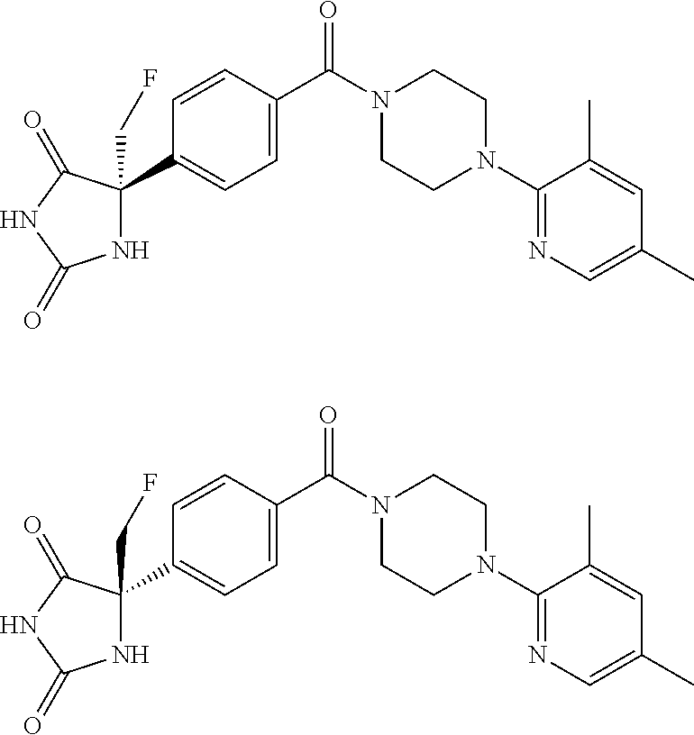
N1C(CF)(C2=CC=C(C(N3CCN(C4=NC=C(C)C=C4C)CC3)=O)C=C2)C(=O)NC1=O.N1C(CF)(C2=CC=C(C(N3CCN(C4=NC=C(C)C=C4C)CC3)=O)C=C2)C(=O)NC1=O
